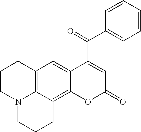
C12=C3C(=C4C(=C1)C(C(C1=CC=CC=C1)=O)=CC(=O)O4)CCCN3CCC2
